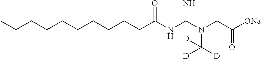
C(CCCCCCCC(NC(N(CC([ONa])=O)C([D])([D])[D])=N)=O)CC
